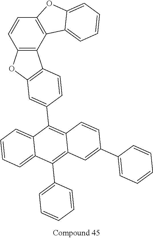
C12=C(C3=C(C=C1)OC1=CC=CC=C31)C1=C(O2)C=C(C2=C3C(=C(C4=CC=CC=C4)C4=CC=CC=C24)C=C(C2=CC=CC=C2)C=C3)C=C1
